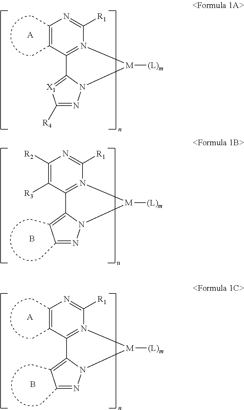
C1(C)=C(C)C2=N(C([R1])=N1)[M]([(L)m])N1C2=[X1]C([R4])=N1.[A].C1([R2])=C([R3])C2=N(C([R1])=N1)[M]([(L)m])N1C2=C(C)C(C)=N1.B.C1(C)=C(C)C2=N(C([R1])=N1)[M]([(L)m])N1C2=C(C)C(C)=N1.B.[A]
